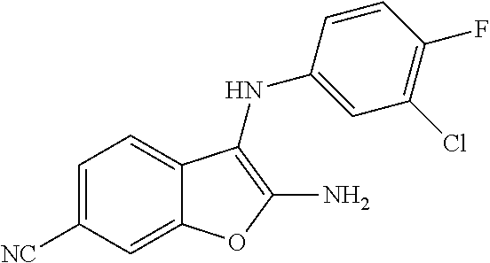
C1([NC])=CC=C2C(=C1)OC(N)=C2NC1=CC(Cl)=C(F)C=C1
